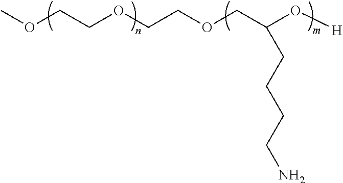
COCCOCCOCC(O[H])CCCCN
